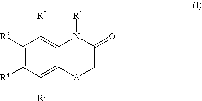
C1([R3])=C([R4])C([R5])=C2C(=C1[R2])N([R1])C(=O)C[A]2
